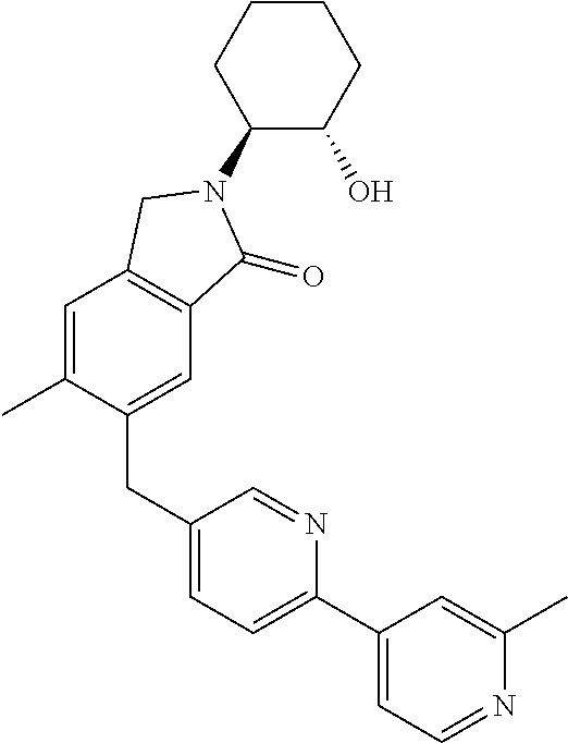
C1=C(C)C(CC2=CC=C(C3=CC=NC(C)=C3)N=C2)=CC2=C1CN(C1C(O)CCCC1)C2=O
